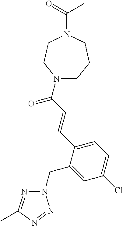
N1(C(C=CC2=CC=C(Cl)C=C2CN2N=C(C)N=N2)=O)CCCN(C(=O)C)CC1
